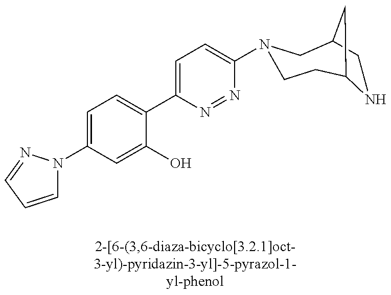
C1(N2C=CC=N2)=CC=C(C2=CC=C(N3CCC4NCC(C3)C4)N=N2)C(O)=C1
